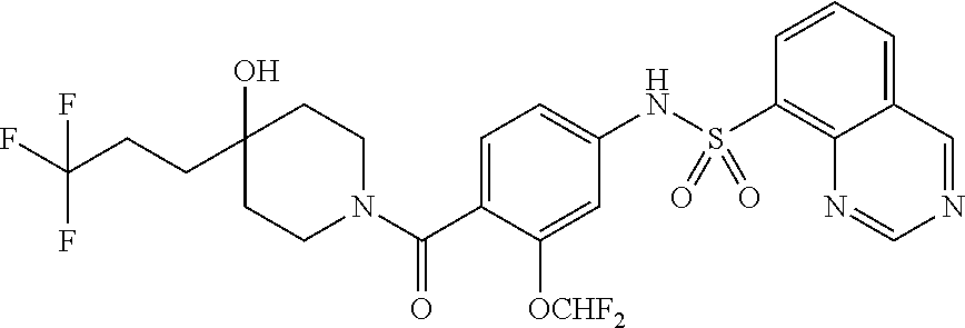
C1(O)(CCC(F)(F)F)CCN(C(C2=CC=C(NS(C3=C4C(=CC=C3)C=NC=N4)(=O)=O)C=C2[OCHF2])=O)CC1
